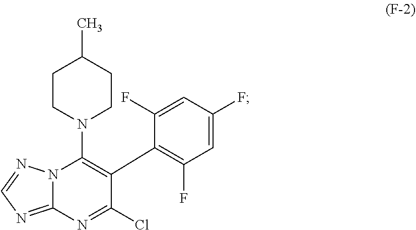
C12=NC=NN1C(N1CCC(C)CC1)=C(C1=C(F)C=C(F)C=C1F)C(Cl)=N2
